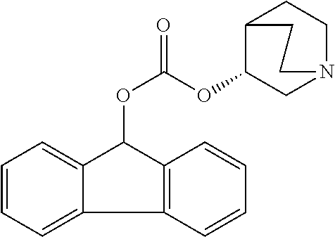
O(C(OC1C2CCN(C1)CC2)=O)C1C2=CC=CC=C2C2=C1C=CC=C2
